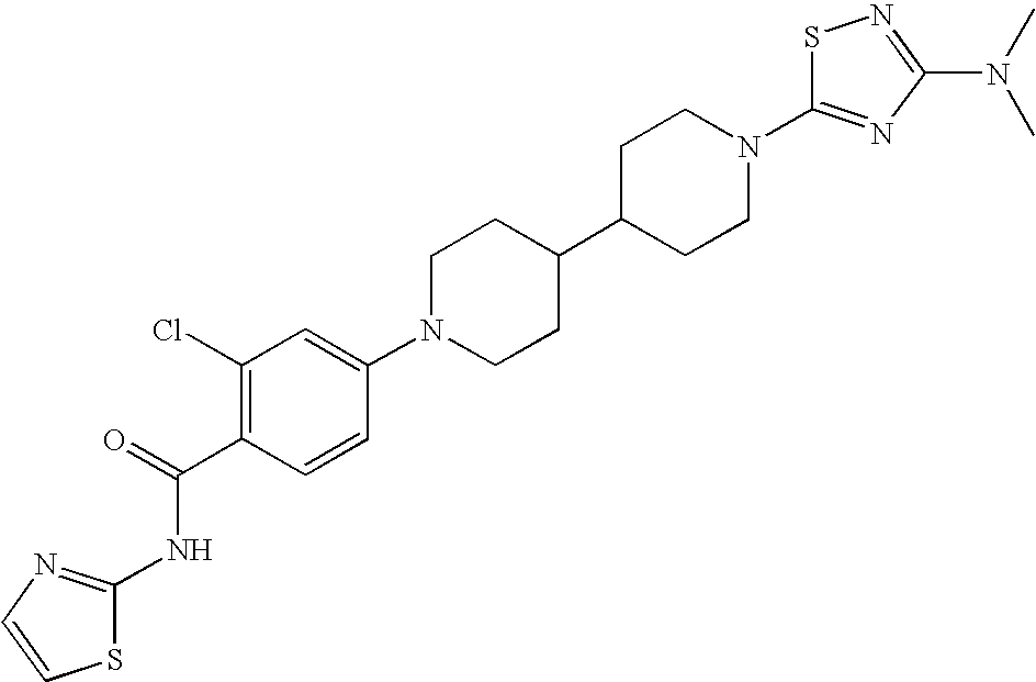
C1N(C2=CC(Cl)=C(C(=O)NC3=NC=CS3)C=C2)CCC(C2CCN(C3=NC(N(C)C)=NS3)CC2)C1
